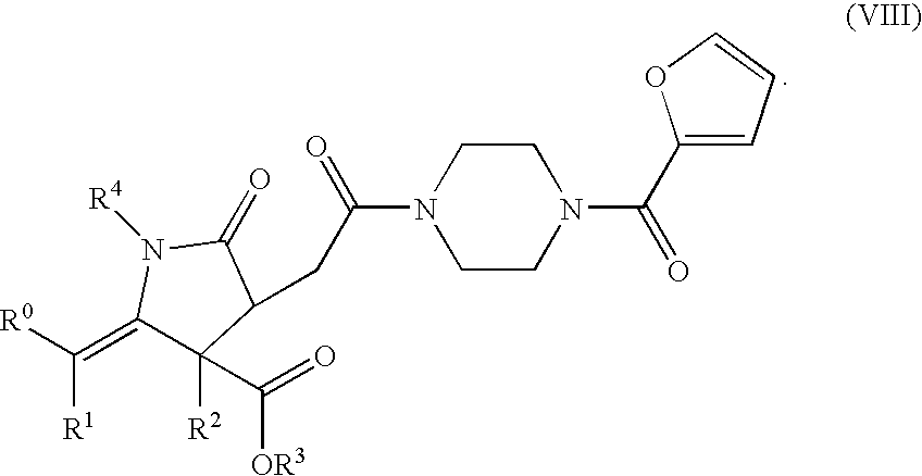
[R4]N1C(=C([R1])[R0])C([R2])(C(=O)[OR3])C(CC(=O)N2CCN(C(=O)C3=CC=CO3)CC2)C1=O
